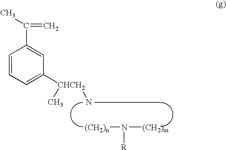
C1=CC=C([CHCH2](C)N)C=C1C(C)=C.[(CH2)n]N([(CH2)m])[R]
